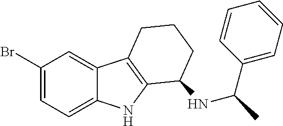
C1(Br)=CC=C2C(=C1)C1=C(N2)C(NC(C2=CC=CC=C2)C)CCC1
